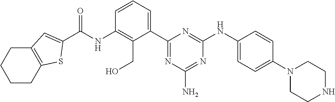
C(NC1=C(CO)C(C2=NC(N)=NC(NC3=CC=C(N4CCNCC4)C=C3)=N2)=CC=C1)(=O)C1=CC2=C(CCCC2)S1
